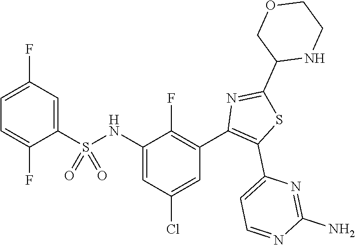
C1=C(F)C=C(S(NC2=CC(Cl)=CC(C3=C(C4=CC=NC(N)=N4)SC(C4NCCOC4)=N3)=C2F)(=O)=O)C(F)=C1
